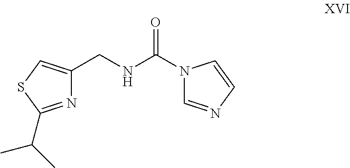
N1=C(C(C)C)SC=C1CNC(=O)N1C=NC=C1
